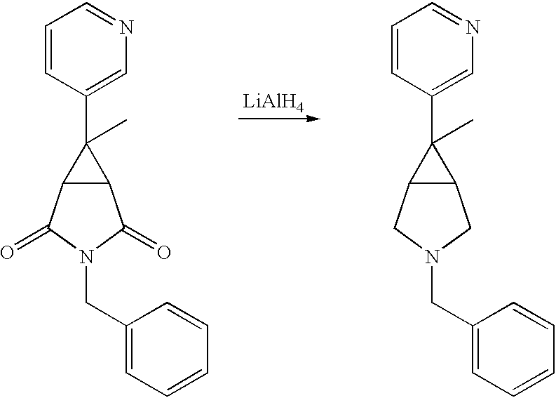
[LiAlH4].C1=CC(C2(C)C3C2C(=O)N(CC2=CC=CC=C2)C3=O)=CN=C1.C1=CC(C2(C)C3C2CN(CC2=CC=CC=C2)C3)=CN=C1
